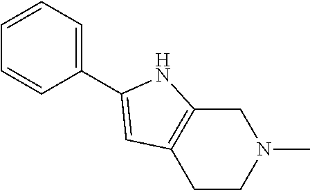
C1C2=C(CCN1C)C=C(C1=CC=CC=C1)N2
